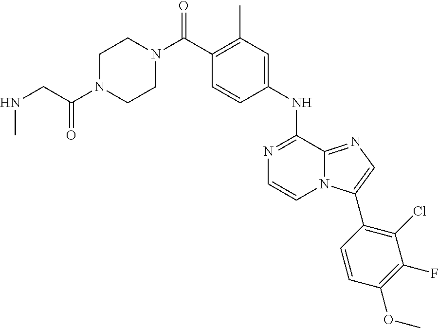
N1=C(NC2=CC(C)=C(C(N3CCN(C(CNC)=O)CC3)=O)C=C2)C2=NC=C(C3=C(Cl)C(F)=C(OC)C=C3)N2C=C1
